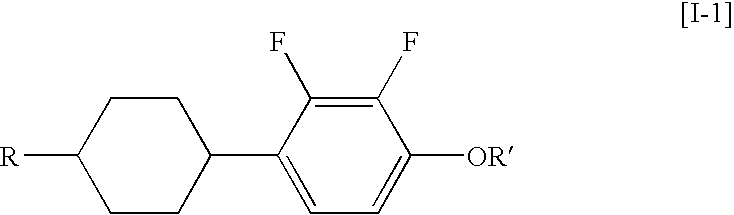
[R]C1CCC(C2=CC=C([OR])C(F)=C2F)CC1
